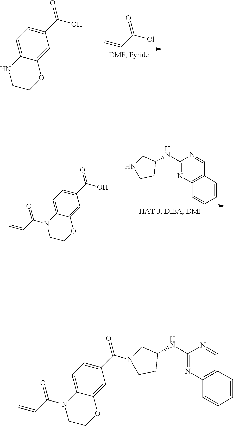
O=C(O)C1=CC=C2C(=C1)OCCN2.O=C(C=C)Cl.C12=C(C=CC=C1)C=NC(NC1CNCC1)=N2.O=C(O)C1=CC=C2C(=C1)OCCN2C(C=C)=O.O=C(C1=CC=C2C(=C1)OCCN2C(C=C)=O)N1CC(NC2=NC3=C(C=CC=C3)C=N2)CC1
